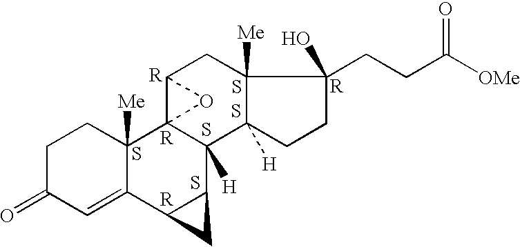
S.C1C(=O)C=C2C([Me])(C1)C13C([H])(C4C2C4)C2([H])C([Me])(CC1O3)C(O)(CCC([OMe])=O)CC2.S.S.S.S
